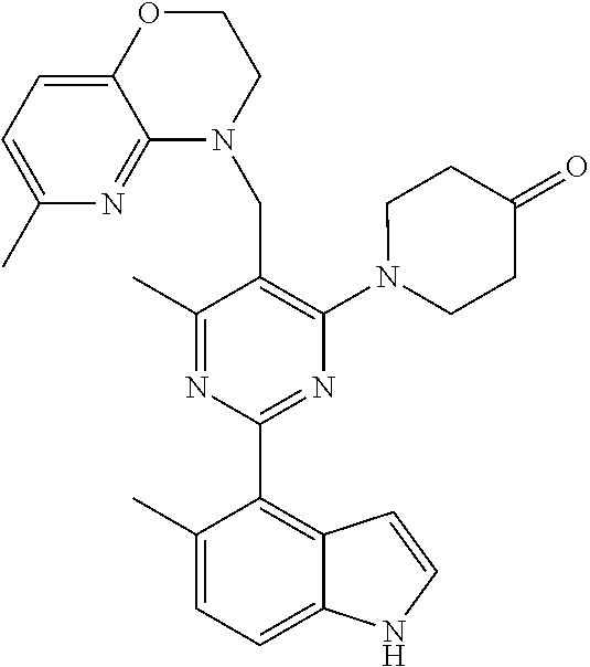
C1(C)=NC(C2=C3C(=CC=C2C)NC=C3)=NC(N2CCC(=O)CC2)=C1CN1CCOC2=CC=C(C)N=C12
